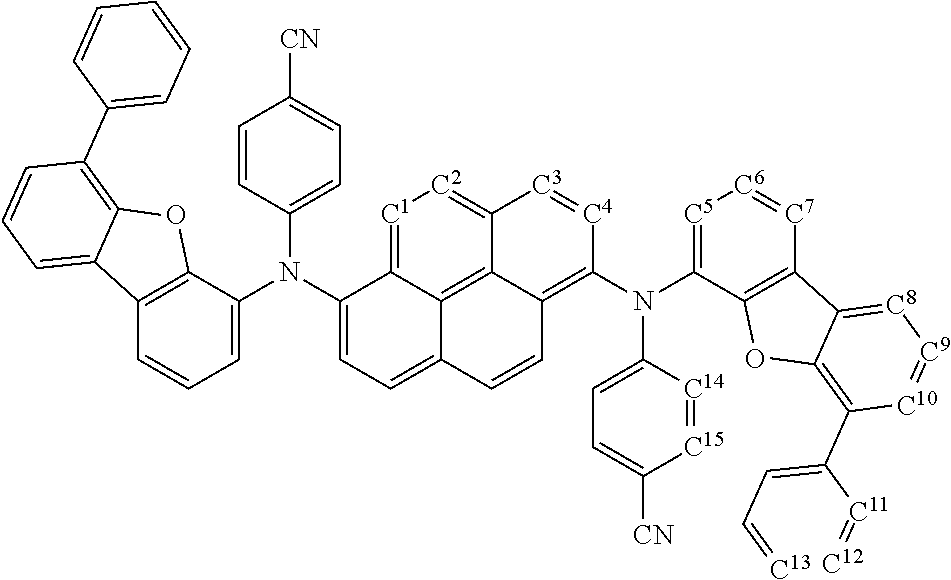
C12=C(C(N(C3=CC=C4C5=C6C(=C(N(C7=CC=C([CN])[C15]=[C14]7)C7=[C5][C6]=[C7]C8=C7OC7=C(C([C11]=[C12])=CC=[C13])[C10]=[C9][C8]=C87)[C4]=[C3]C6=[C2][C1]=C35)C=C4)C3=CC=C([CN])C=C3)=CC=C1)OC1=C(C3=CC=CC=C3)C=CC=C21
